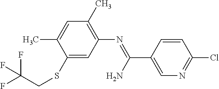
C1(C)=C(N=C(C2=CN=C(Cl)C=C2)N)C=C(SCC(F)(F)F)C(C)=C1
